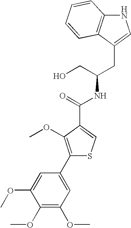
C(C(CO)NC(=O)C1=CSC(C2=CC(OC)=C(OC)C(OC)=C2)=C1OC)C1=CNC2=C1C=CC=C2
